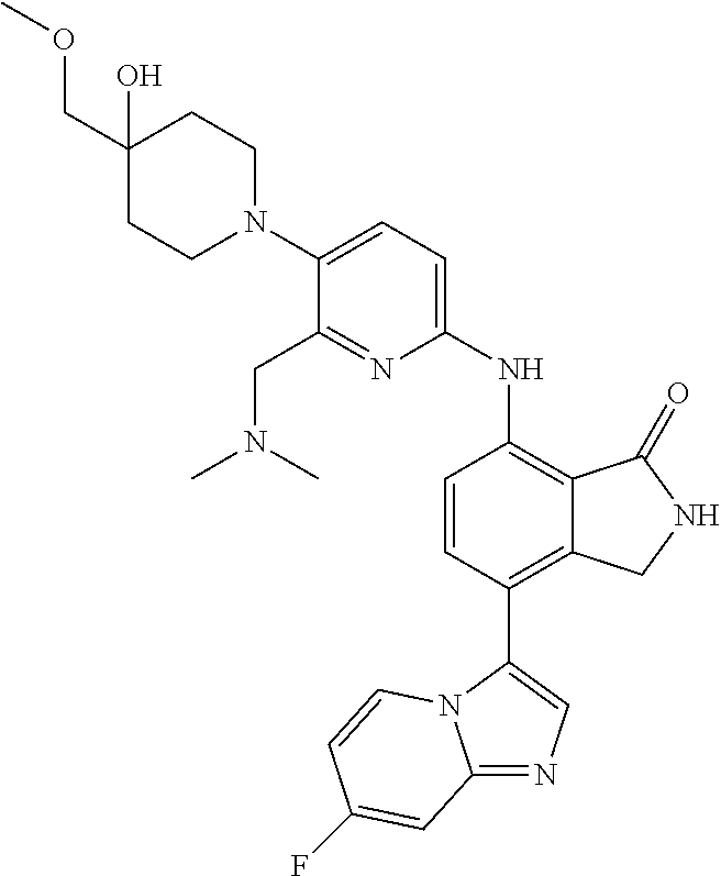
C12=NC=C(C3=C4C(=C(NC5=CC=C(N6CCC(COC)(O)CC6)C(CN(C)C)=N5)C=C3)C(=O)NC4)N1C=CC(F)=C2
